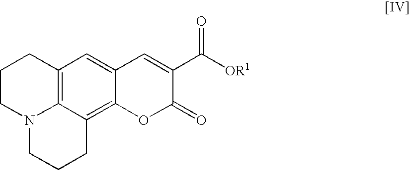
C1CN2C3=C(C1)C=C1C(=C3CCC2)OC(=O)C(C([OR1])=O)=C1
